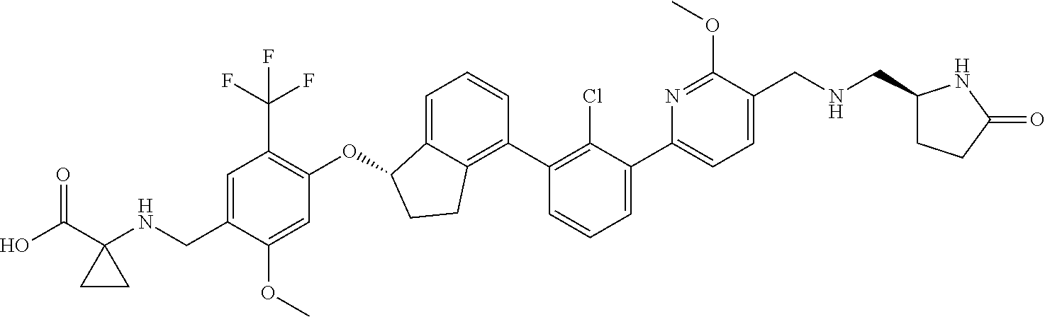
C(C1=CC(C(F)(F)F)=C(OC2C3=CC=CC(C4=C(Cl)C(C5=CC=C(CNCC6CCC(=O)N6)C(OC)=N5)=CC=C4)=C3CC2)C=C1OC)NC1(C(O)=O)CC1
